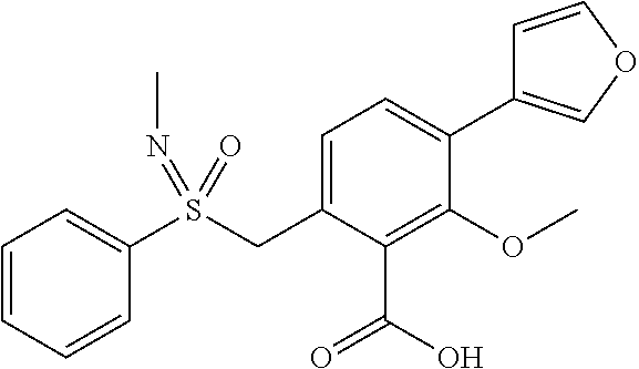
C1=CC=CC(S(CC2=CC=C(C3=COC=C3)C(OC)=C2C(O)=O)(=NC)=O)=C1
